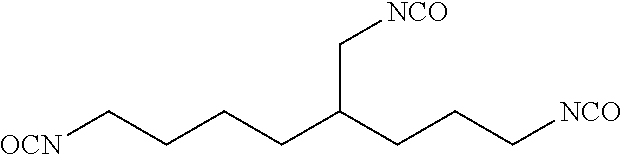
C(CCC[NCO])(CCCC[OCN])C[NCO]
